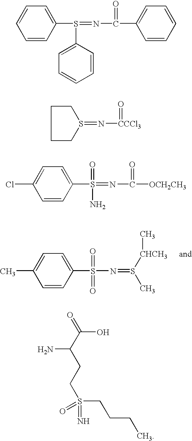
C1=CC(S(=O)(=O)N=S([CHCH3]C)C)=CC=C1C.C1=CC(S(=NC(=O)C2=CC=CC=C2)C2=CC=CC=C2)=CC=C1.C1CS(=N[CCCl3]=O)CC1.C1=CC(S(=O)(N)=NC(=O)[OCH2CH3])=CC=C1Cl.S(CCCC)(=N)(=O)CCC(C(=O)O)N
